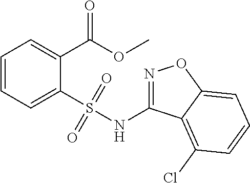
C1=CC=C(S(NC2=NOC3=CC=CC(Cl)=C23)(=O)=O)C(C(OC)=O)=C1
